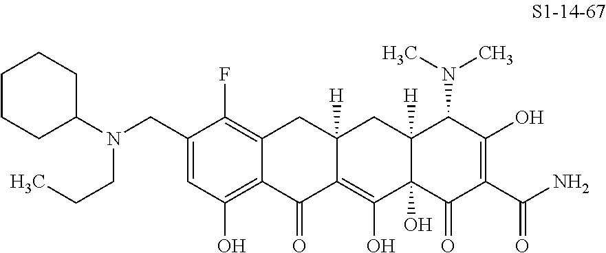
N(CC1=CC(O)=C2C(=C1F)CC1([H])C(=C(O)C3(O)C([H])(C1)C(N(C)C)C(O)=C(C(N)=O)C3=O)C2=O)(C1CCCCC1)CCC
